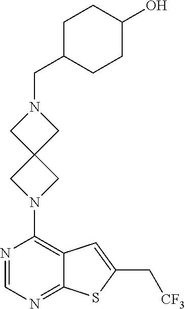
C1(CN2CC3(C2)CN(C2=C4C(=NC=N2)SC(C[CF3])=C4)C3)CCC(O)CC1
